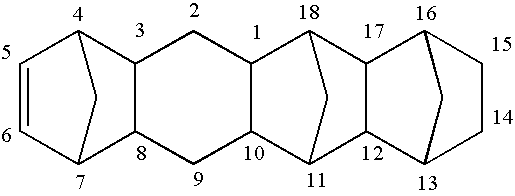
C1=CC2C3C(C1C2)CC1C2CC(C1C3)C1C3CCC(C3)C21
